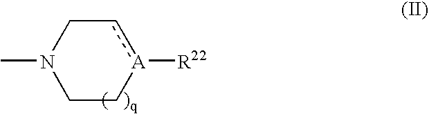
C1C[A]([R22])cCN1C
